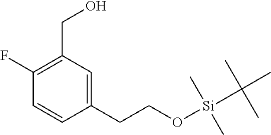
C1(CO)=C(F)C=CC(CCO[Si](C(C)(C)C)(C)C)=C1
